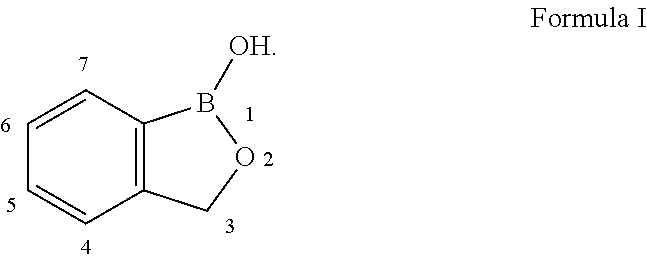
C12=C(C=CC=C1)B([OH])OC2
